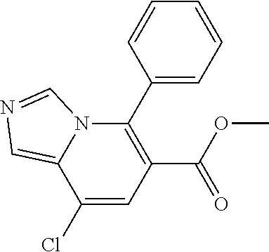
C1(C(OC)=O)=C(C2=CC=CC=C2)N2C(=CN=C2)C(Cl)=C1
